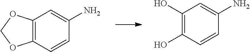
C12=C(C=CC(N)=C1)OCO2.C1(O)=C(O)C=CC(N)=C1
